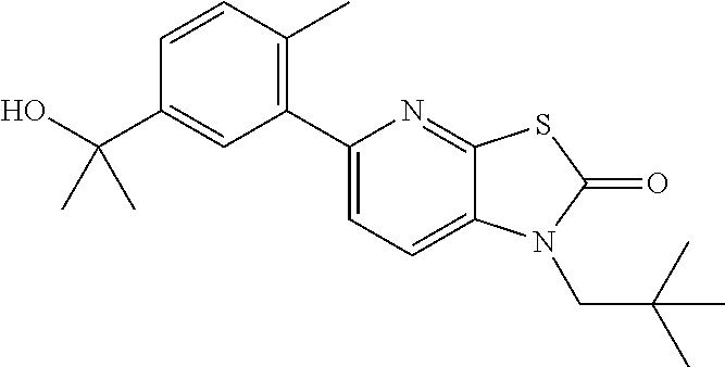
C1(C2=CC=C3C(=N2)SC(=O)N3CC(C)(C)C)=C(C)C=CC(C(O)(C)C)=C1
